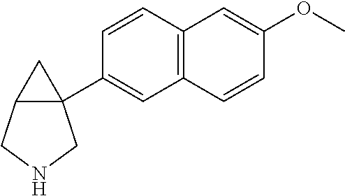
C12=C(C=CC(C34CC3CNC4)=C1)C=C(OC)C=C2
